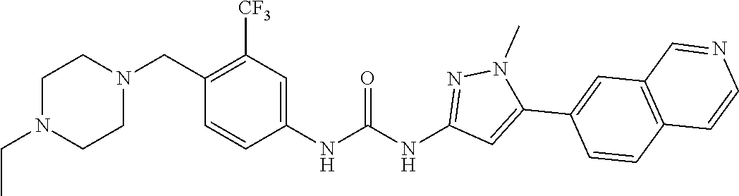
N1(CC)CCN(CC2=C([CF3])C=C(NC(NC3=NN(C)C(C4=CC5=C(C=C4)C=CN=C5)=C3)=O)C=C2)CC1
